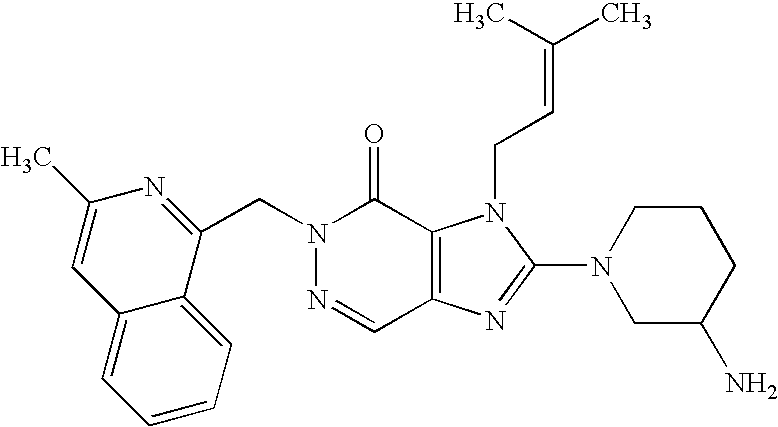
C(N1N=CC2=C(C1=O)N(CC=C(C)C)C(N1CC(N)CCC1)=N2)C1=NC(C)=CC2=CC=CC=C12
